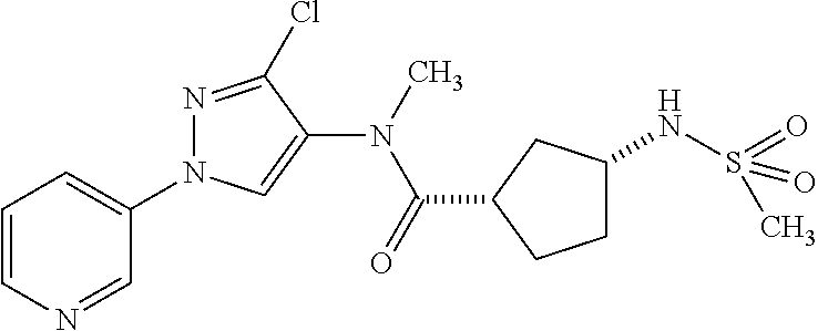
C1=CN=CC(N2N=C(Cl)C(N(C)C(=O)C3CC(NS(=O)(C)=O)CC3)=C2)=C1
